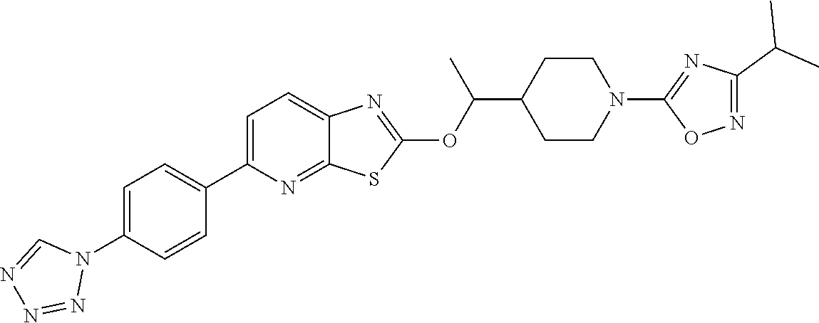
C1=C(C2=CC=C(N3C=NN=N3)C=C2)N=C2C(=C1)N=C(OC(C1CCN(C3=NC(C(C)C)=NO3)CC1)C)S2
